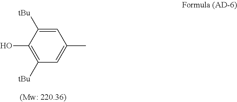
C1=C([tBu])C(O)=C([tBu])C=C1C
